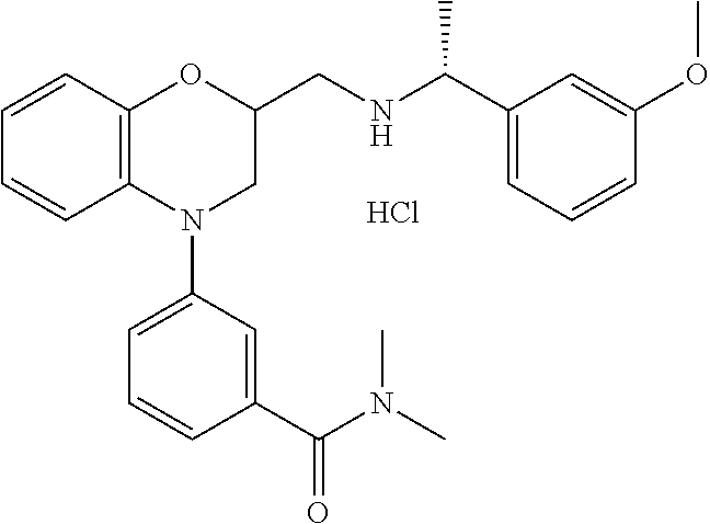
C1=CC2=C(C=C1)N(C1=CC=CC(C(N(C)C)=O)=C1)CC(CNC(C1=CC=CC(OC)=C1)C)O2.Cl
